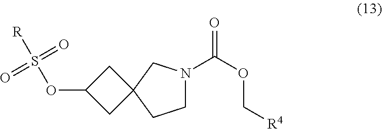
C1N(C(OC[R4])=O)CC2(C1)CC(OS(=O)(=O)[R])C2
